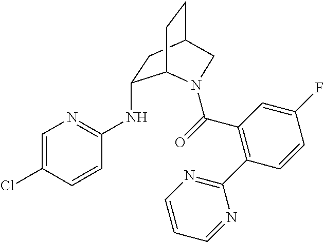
C1(NC2=NC=C(Cl)C=C2)CC2CCC1N(C(=O)C1=C(C3=NC=CC=N3)C=CC(F)=C1)C2
